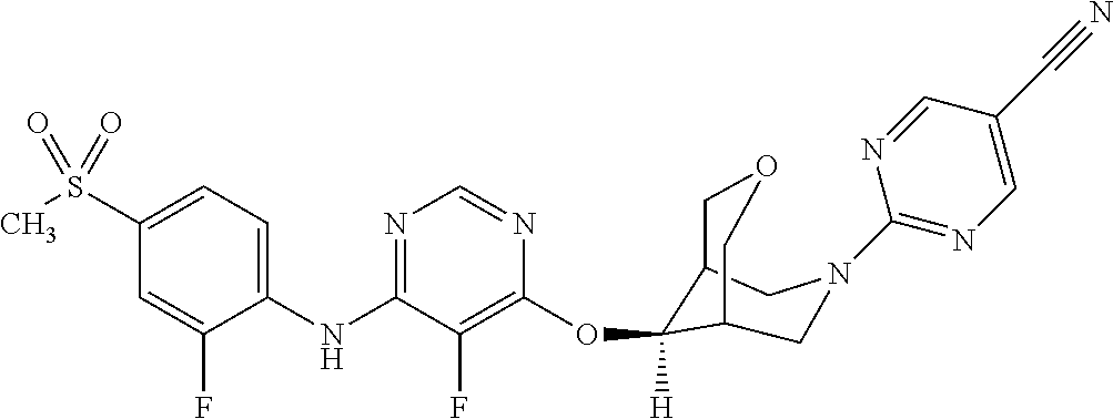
C1(NC2=NC=NC(OC3([H])C4COCC3CN(C3=NC=C(C#N)C=N3)C4)=C2F)=CC=C(S(C)(=O)=O)C=C1F
